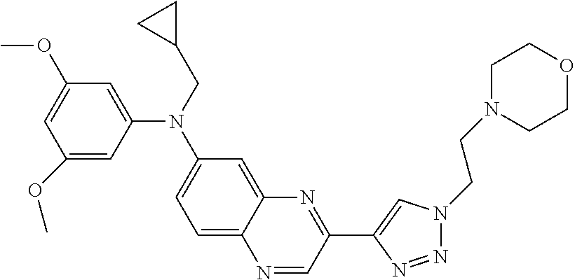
C1(OC)=CC(N(C2=CC=C3C(=C2)N=C(C2=CN(CCN4CCOCC4)N=N2)C=N3)CC2CC2)=CC(OC)=C1
